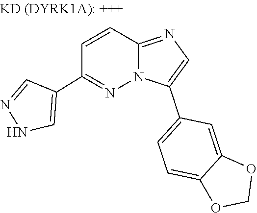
C1=CC2=NC=C(C3=CC=C4C(=C3)OCO4)N2N=C1C1=CNN=C1
